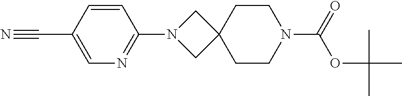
C1=CC(C#N)=CN=C1N1CC2(C1)CCN(C(=O)OC(C)(C)C)CC2
